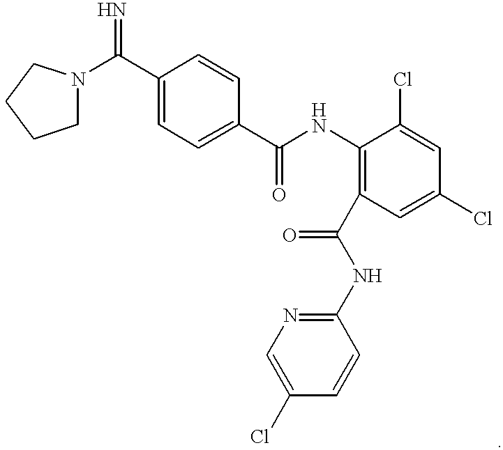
C1(C(=N)N2CCCC2)=CC=C(C(NC2=C(C(NC3=NC=C(Cl)C=C3)=O)C=C(Cl)C=C2Cl)=O)C=C1
